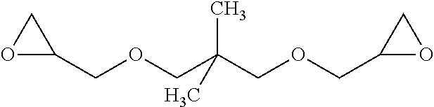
C(OCC(COCC1OC1)(C)C)C1OC1
